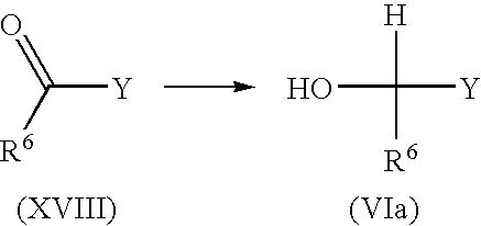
C([Y])([R6])=O.C([Y])(O)([H])[R6]
